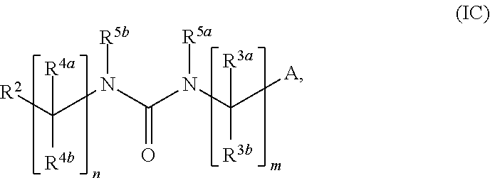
[R2]C([R4b])([R4a])N([R5b])C(N([R5a])C([R3b])([A])[R3a])=O
